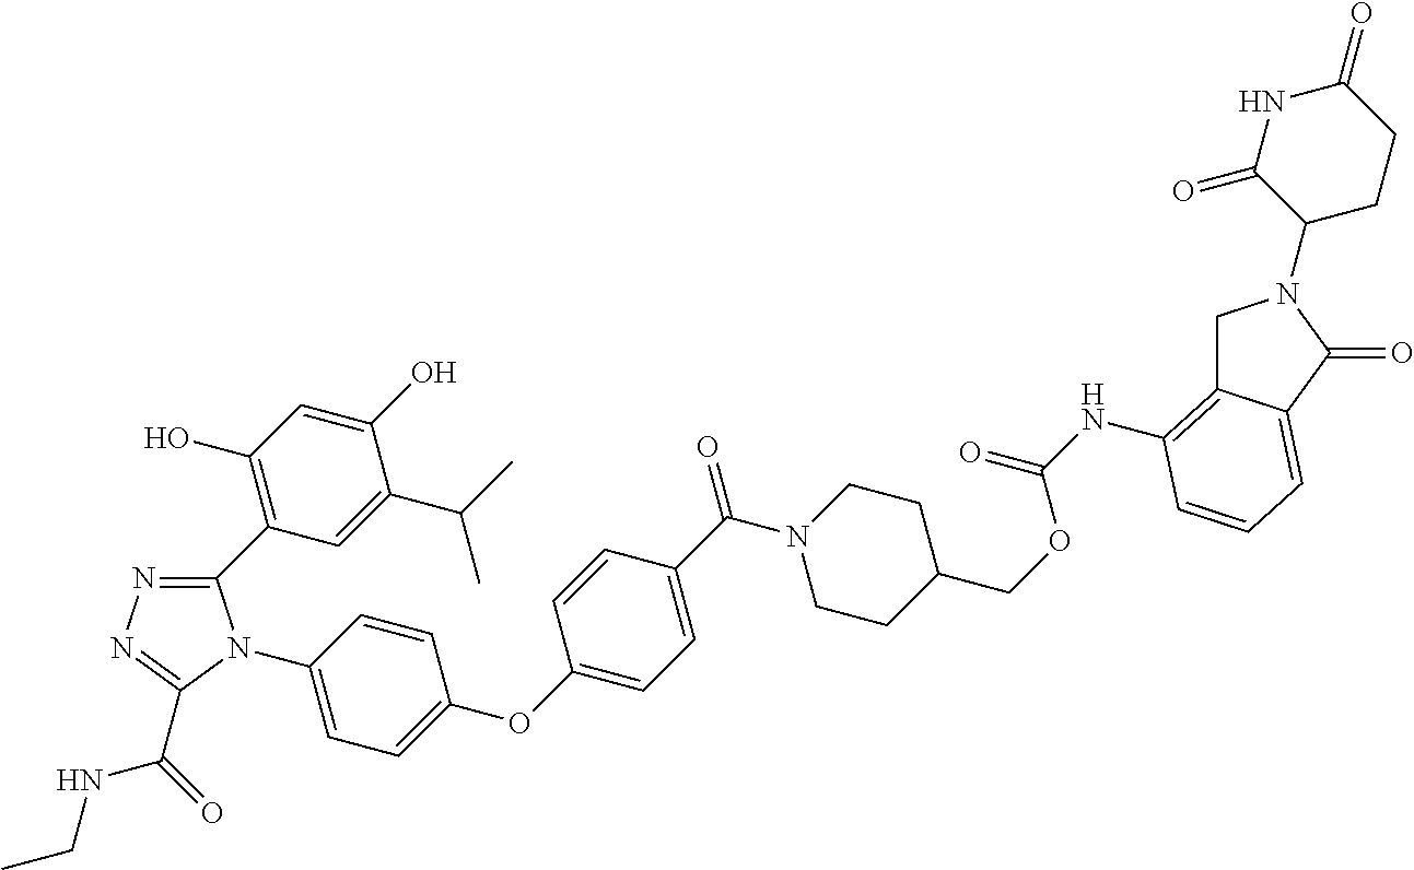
C1(C2=C(O)C=C(O)C(C(C)C)=C2)=NN=C(C(NCC)=O)N1C1=CC=C(OC2=CC=C(C(=O)N3CCC(COC(=O)NC4=C5CN(C6CCC(=O)NC6=O)C(=O)C5=CC=C4)CC3)C=C2)C=C1
